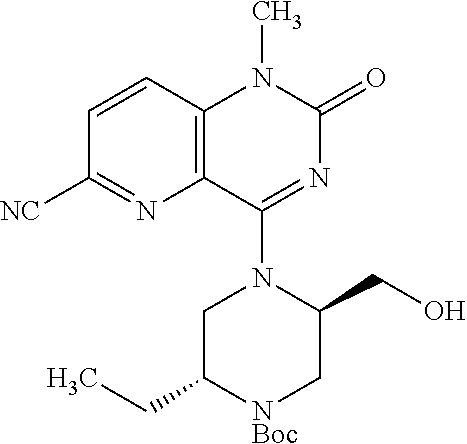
N1(C)C(=O)N=C(N2C(CO)C[NBoc]C(CC)C2)C2=C1C=CC([NC])=N2
